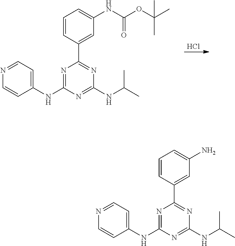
C1(NC2=NC(C3=CC(NC(OC(C)(C)C)=O)=CC=C3)=NC(NC(C)C)=N2)=CC=NC=C1.Cl.C1(NC2=NC(C3=CC(N)=CC=C3)=NC(NC(C)C)=N2)=CC=NC=C1
